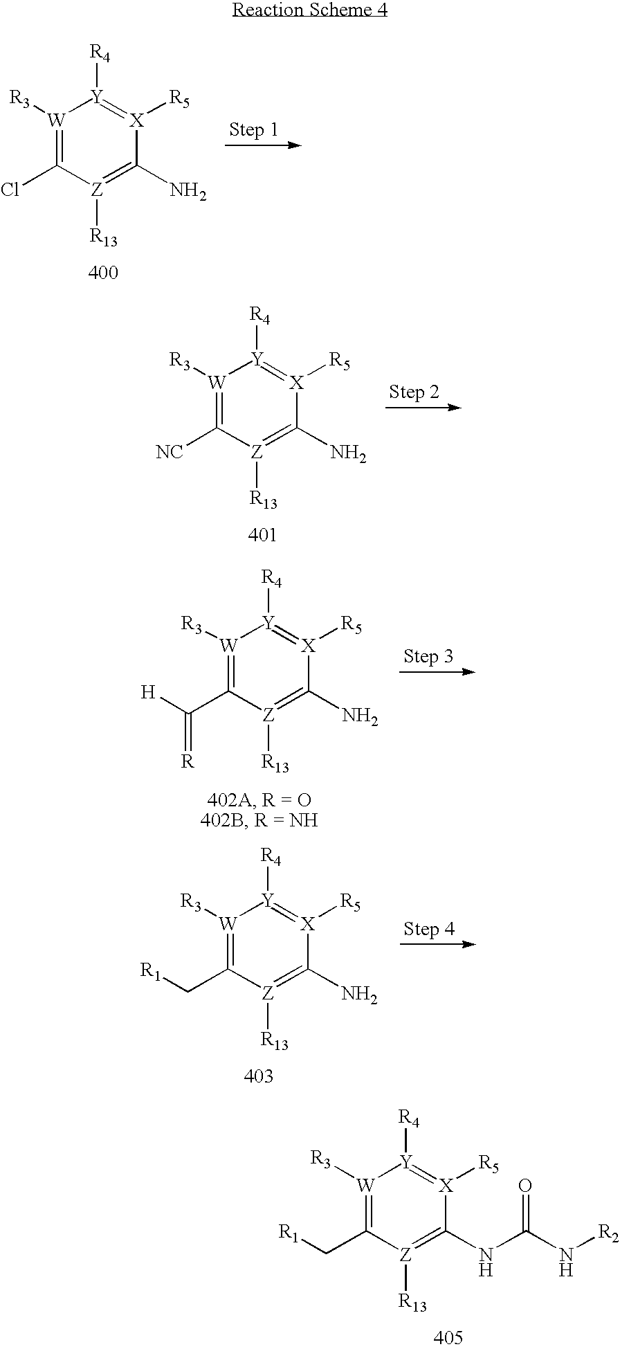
[W]1([R3])=C(Cl)[Z]([R13])=C(N)[X]([R5])=[Y]1[R4].[W]1([R3])=C([NC])[Z]([R13])=C(N)[X]([R5])=[Y]1[R4].[W]1([R3])=C(C(=[R])[H])[Z]([R13])=C(N)[X]([R5])=[Y]1[R4].[W]1([R3])=C(C[R1])[Z]([R13])=C(N)[X]([R5])=[Y]1[R4].[W]1([R3])=C(C[R1])[Z]([R13])=C(NC(N[R2])=O)[X]([R5])=[Y]1[R4]
